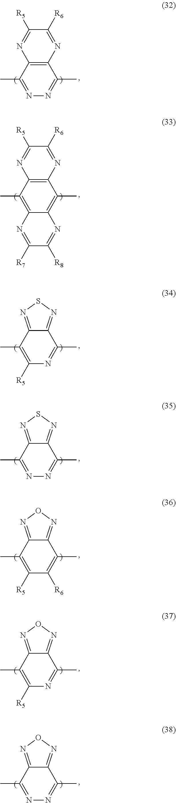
C1(C)=C2C(=C(C)C3=C1N=C([R5])C([R6])=N3)N=C([R8])C([R7])=N2.C1(C)=NN=C(C)C2=C1N=C([R5])C([R6])=N2.C1(C)=C([R5])N=C(C)C2=NSN=C12.C1(C)=NN=C(C)C2=NSN=C12.C1(C)=C([R5])C([R6])=C(C)C2=NON=C12.C1(C)=C([R5])N=C(C)C2=NON=C12.C1(C)=NN=C(C)C2=NON=C12
